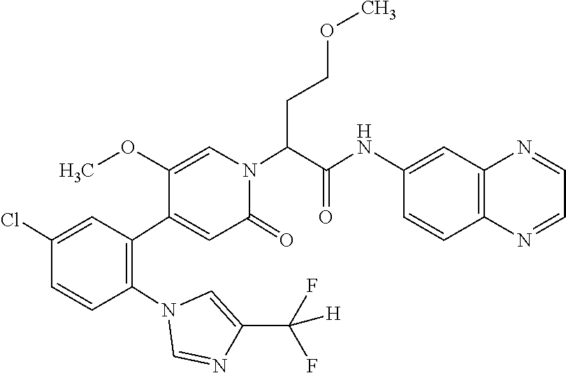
C1(Cl)=CC(C2=CC(=O)N(C(C(NC3=CC4=C(C=C3)N=CC=N4)=O)CCOC)C=C2OC)=C(N2C=NC(C(F)(F)[H])=C2)C=C1
